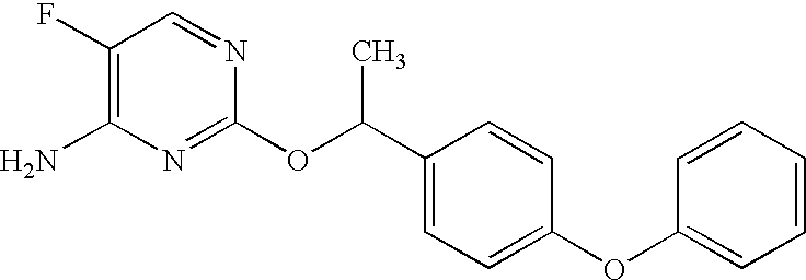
C1(F)=C(N)N=C(OC(C2=CC=C(OC3=CC=CC=C3)C=C2)C)N=C1
